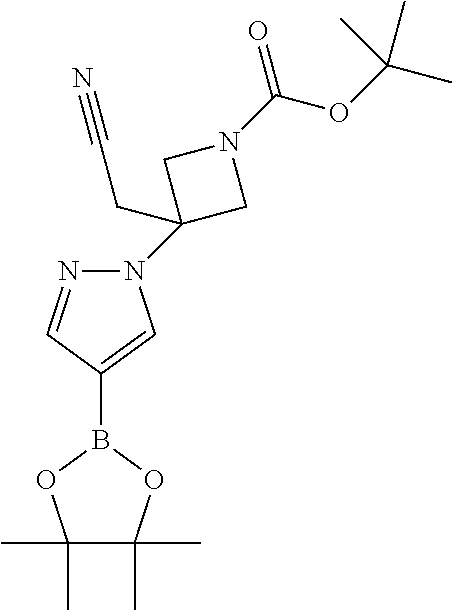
C1N(C(OC(C)(C)C)=O)CC1(CC#N)N1C=C(B2OC(C)(C)C(C)(C)O2)C=N1
